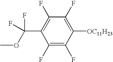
C1(F)=C(F)C([OC11H23])=C(F)C(F)=C1C(OC)(F)F
